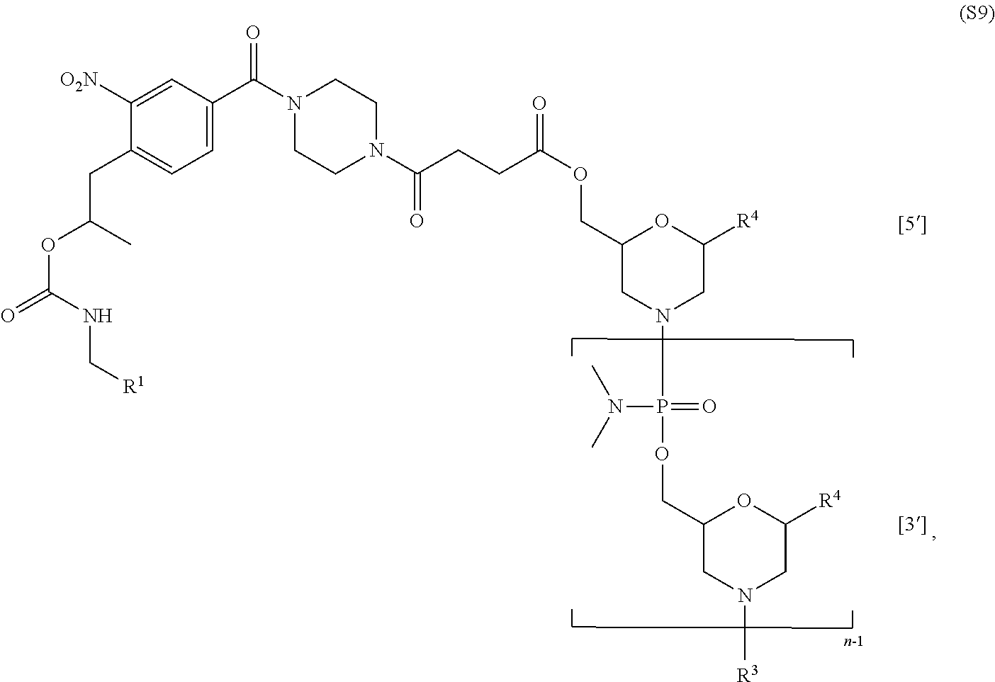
C1=C(C(N2CCN(C(CCC(OCC3CN(P(OCC4CN([R3])CC([R4])O4)(N(C)C)=O)CC([R4])O3)=O)=O)CC2)=O)C=C([O2N])C(CC(C)OC(NC[R1])=O)=C1
